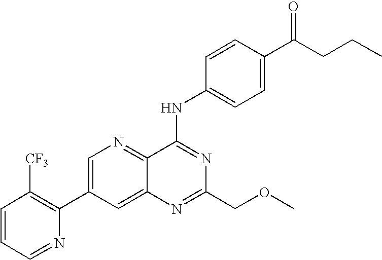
C1=CC=NC(C2=CN=C3C(=C2)N=C(COC)N=C3NC2=CC=C(C(CCC)=O)C=C2)=C1[CF3]
